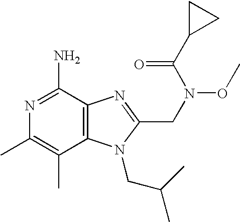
N1=C(N)C2=C(C(C)=C1C)N(CC(C)C)C(CN(OC)C(C1CC1)=O)=N2
